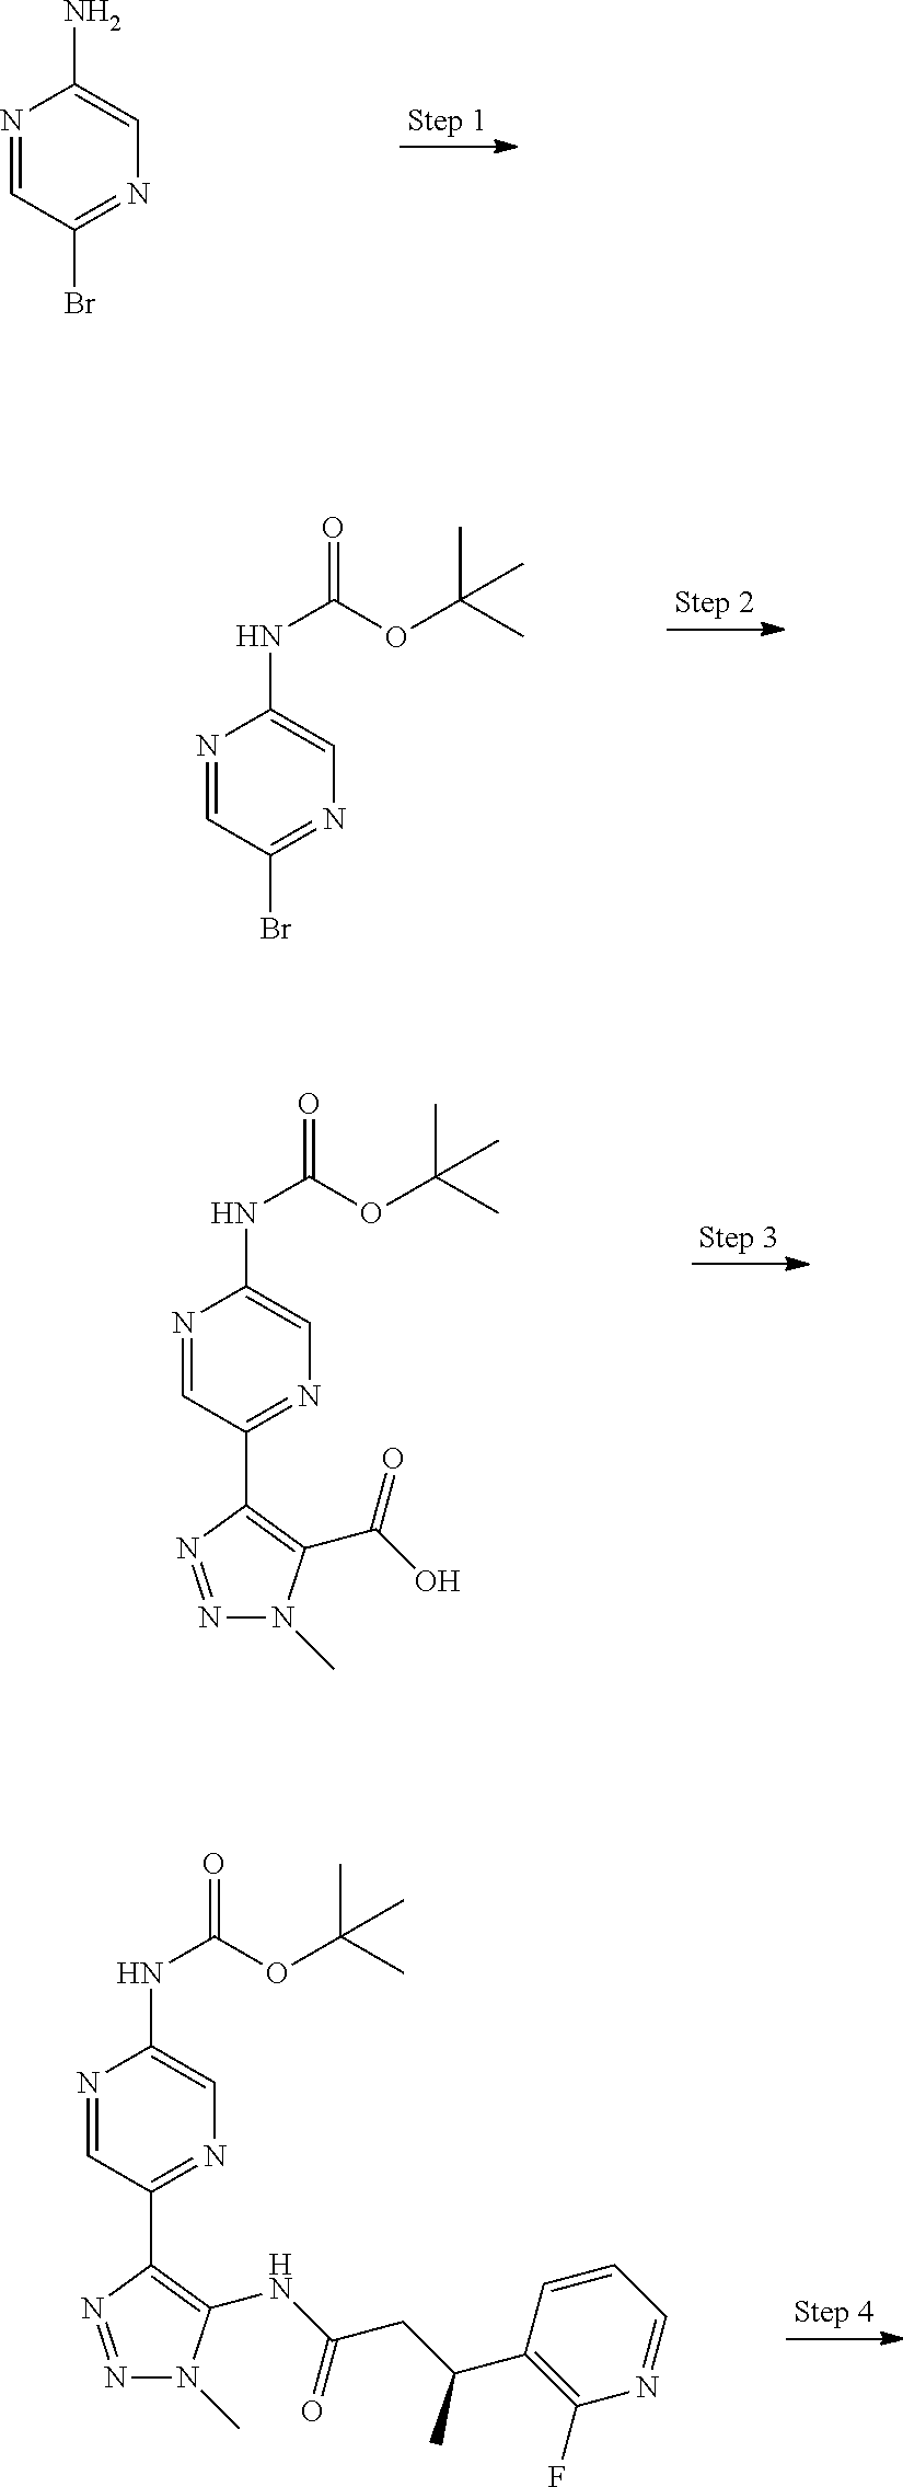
N1=CC(Br)=NC=C1NC(=O)OC(C)(C)C.N1=CC(C2=C(C(O)=O)N(C)N=N2)=NC=C1NC(=O)OC(C)(C)C.N1=CC(C2=C(NC(CC(C3=C(F)N=CC=C3)C)=O)N(C)N=N2)=NC=C1NC(=O)OC(C)(C)C.N1=CC(Br)=NC=C1N
